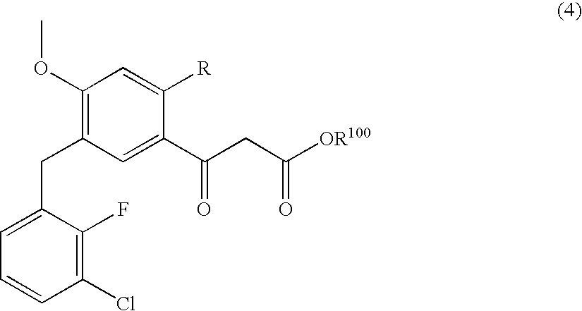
C1(OC)=C(CC2=CC=CC(Cl)=C2F)C=C(C(CC([OR100])=O)=O)C([R])=C1
